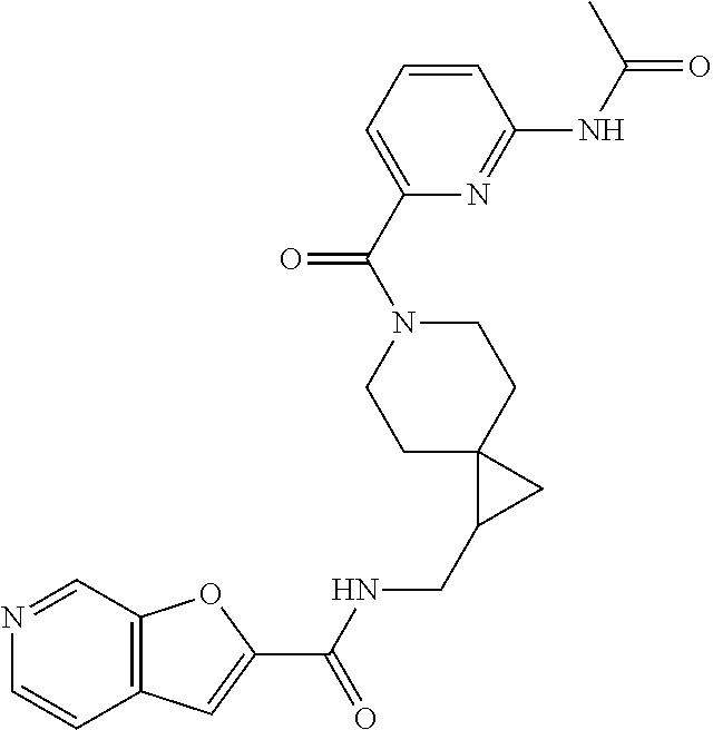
C12=C(C=C(C(NCC3CC34CCN(C(C3=CC=CC(NC(=O)C)=N3)=O)CC4)=O)O1)C=CN=C2
